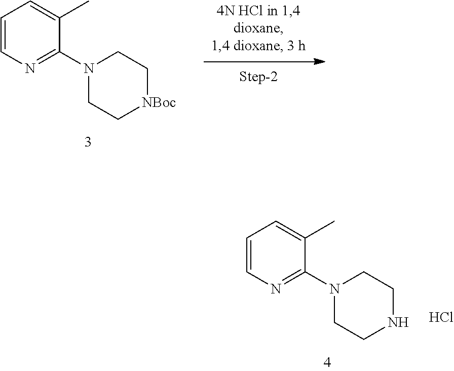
C1=CN=C(N2CC[NBoc]CC2)C(C)=C1.C1=CN=C(N2CCNCC2)C(C)=C1.Cl
